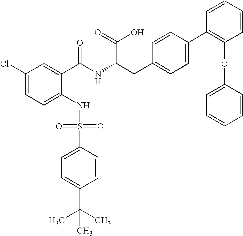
C1(Cl)=CC=C(NS(C2=CC=C(C(C)(C)C)C=C2)(=O)=O)C(C(NC(CC2=CC=C(C3=C(OC4=CC=CC=C4)C=CC=C3)C=C2)C(=O)O)=O)=C1
